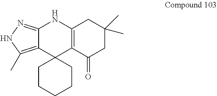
C12=NNC(C)=C1C1(C3=C(N2)CC(C)(C)CC3=O)CCCCC1
